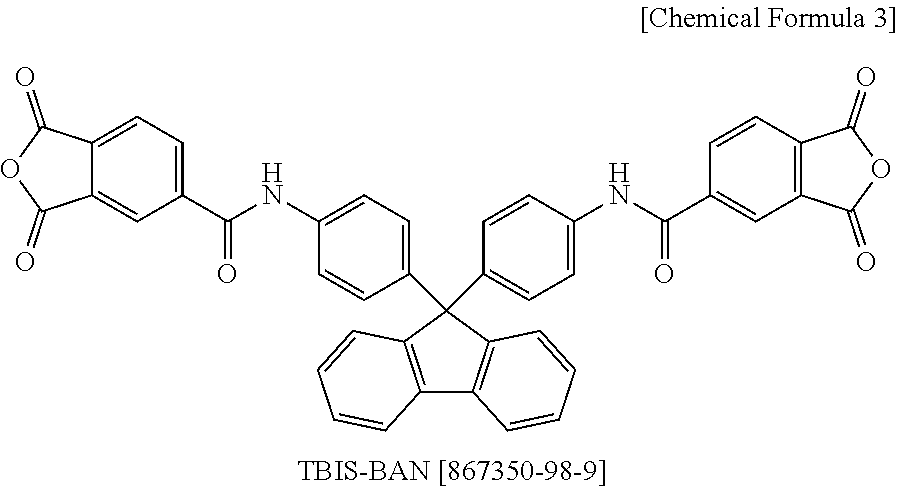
C12=C(C=CC=C1)C(C1=CC=C(NC(C3=CC4=C(C=C3)C(=O)OC4=O)=O)C=C1)(C1=CC=C(NC(C3=CC=C4C(=C3)C(=O)OC4=O)=O)C=C1)C1=C2C=CC=C1
